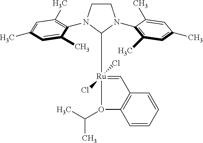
C1=C(C)C(N2CCN(C3=C(C)C=C(C)C=C3C)C2[Ru]2(Cl)(Cl)=CC3=C(C=CC=C3)O2C(C)C)=C(C)C=C1C
